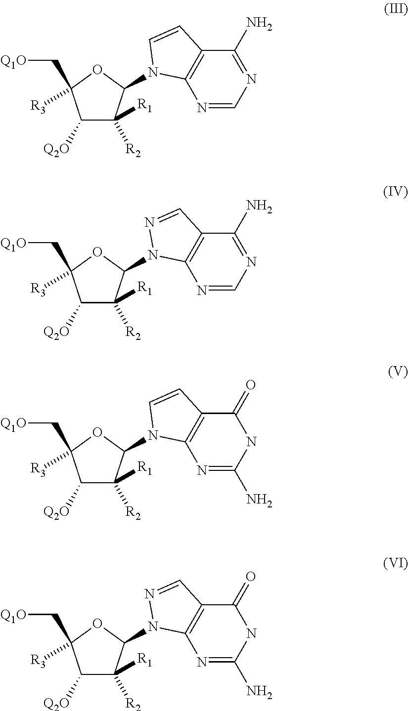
C1([Q2O])C([R2])([R1])C(N2C3=C(C(N)=NC=N3)C=C2)OC1(C[Q1O])[R3].C1([Q2O])C([R2])([R1])C(N2C3=C(C(N)=NC=N3)C=N2)OC1(C[Q1O])[R3].C1([Q2O])C([R2])([R1])C(N2C3=C(C(=O)NC(N)=N3)C=C2)OC1(C[Q1O])[R3].C1([Q2O])C([R2])([R1])C(N2C3=C(C(=O)NC(N)=N3)C=N2)OC1(C[Q1O])[R3]
